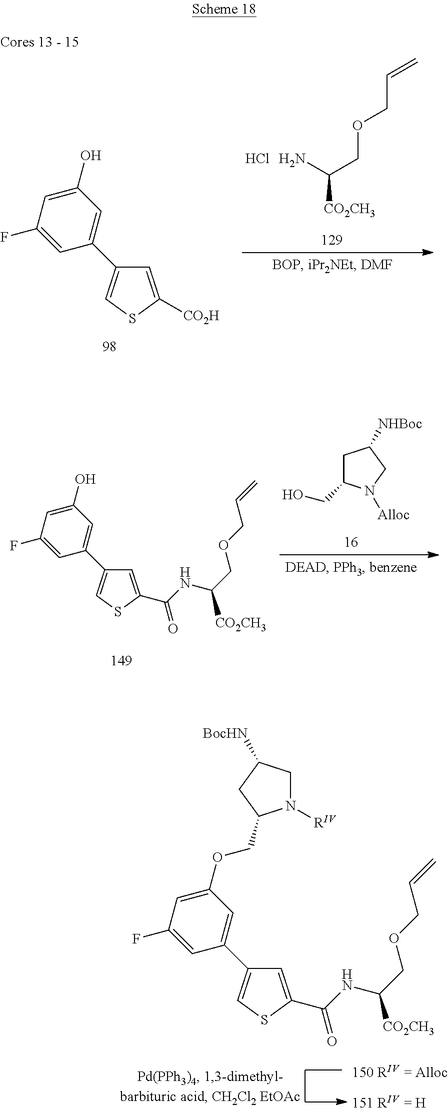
C1(F)=CC(C2=CSC([CO2H])=C2)=CC(O)=C1.C([CO2CH3])(N)COCC=C.Cl.C1C(CO)N([Alloc])CC1[NHBoc].C1(F)=CC(C2=CSC(C(NC(COCC=C)[CO2CH3])=O)=C2)=CC(O)=C1.C1(F)=CC(C2=CSC(C(NC(COCC=C)[CO2CH3])=O)=C2)=CC(OCC2N([RIV])CC([BocHN])C2)=C1
